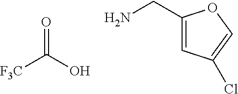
[F3C]C(O)=O.C1(CN)=CC(Cl)=CO1
